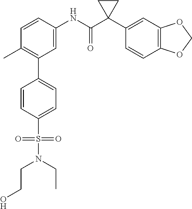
C1=C(NC(C2(C3=CC4=C(C=C3)OCO4)CC2)=O)C=CC(C)=C1C1=CC=C(S(=O)(=O)N(CC)CCO)C=C1
